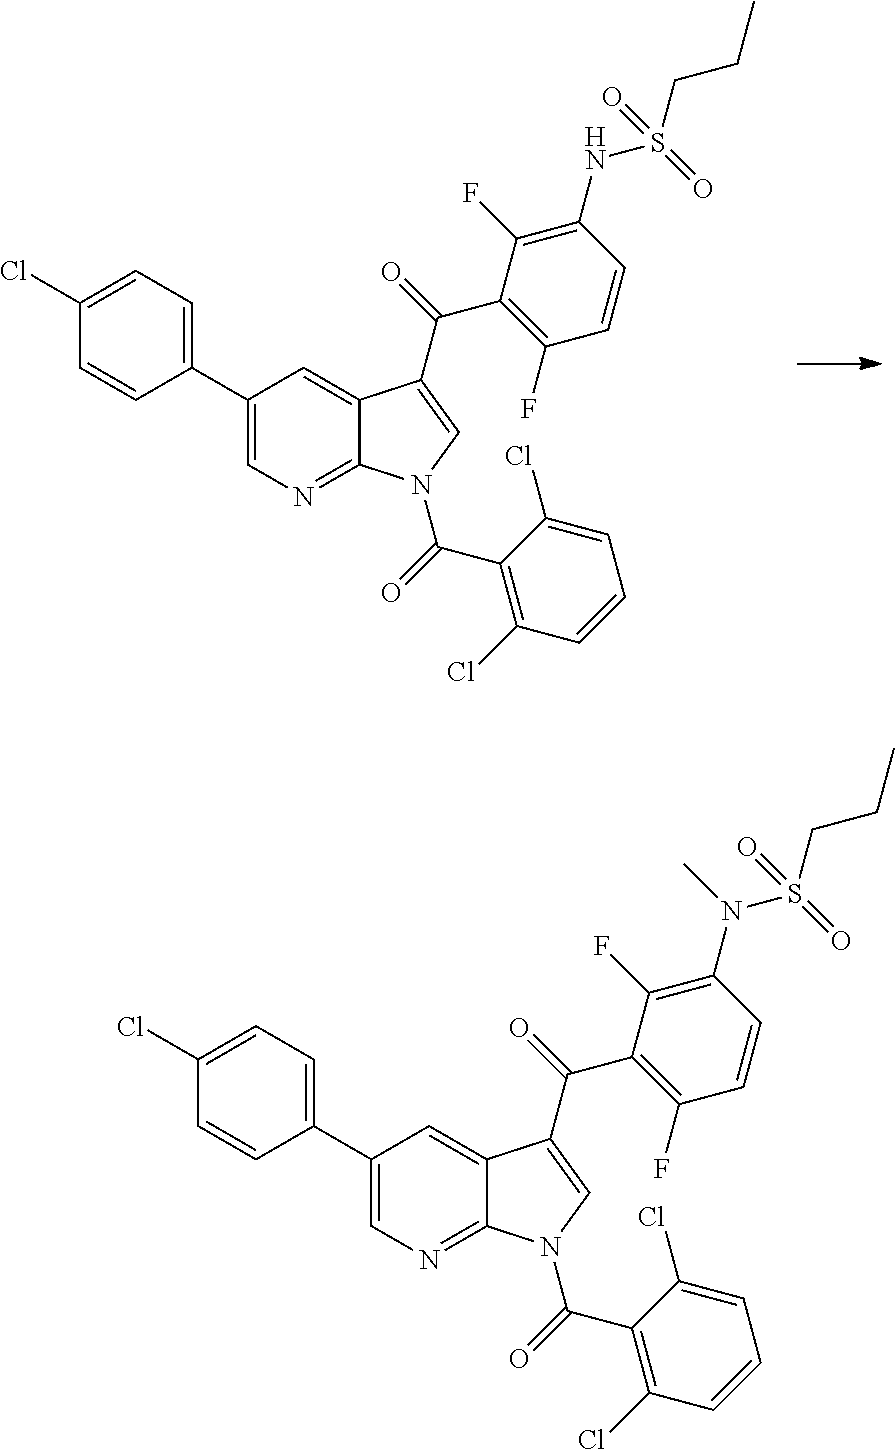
C1(Cl)=CC=C(C2=CN=C3C(=C2)C(C(C2=C(F)C=CC(NS(CCC)(=O)=O)=C2F)=O)=CN3C(=O)C2=C(Cl)C=CC=C2Cl)C=C1.C1(Cl)=CC=C(C2=CN=C3C(=C2)C(C(C2=C(F)C=CC(N(S(CCC)(=O)=O)C)=C2F)=O)=CN3C(=O)C2=C(Cl)C=CC=C2Cl)C=C1
